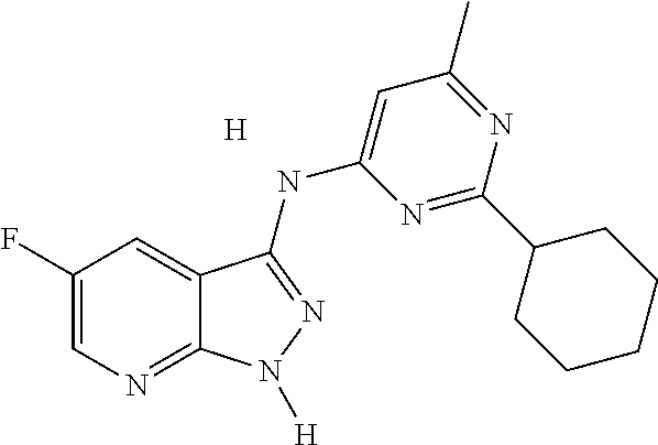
C1(F)=CN=C2C(=C1)C(NC1=CC(C)=NC(C3CCCCC3)=N1)=NN2[H].[H]
